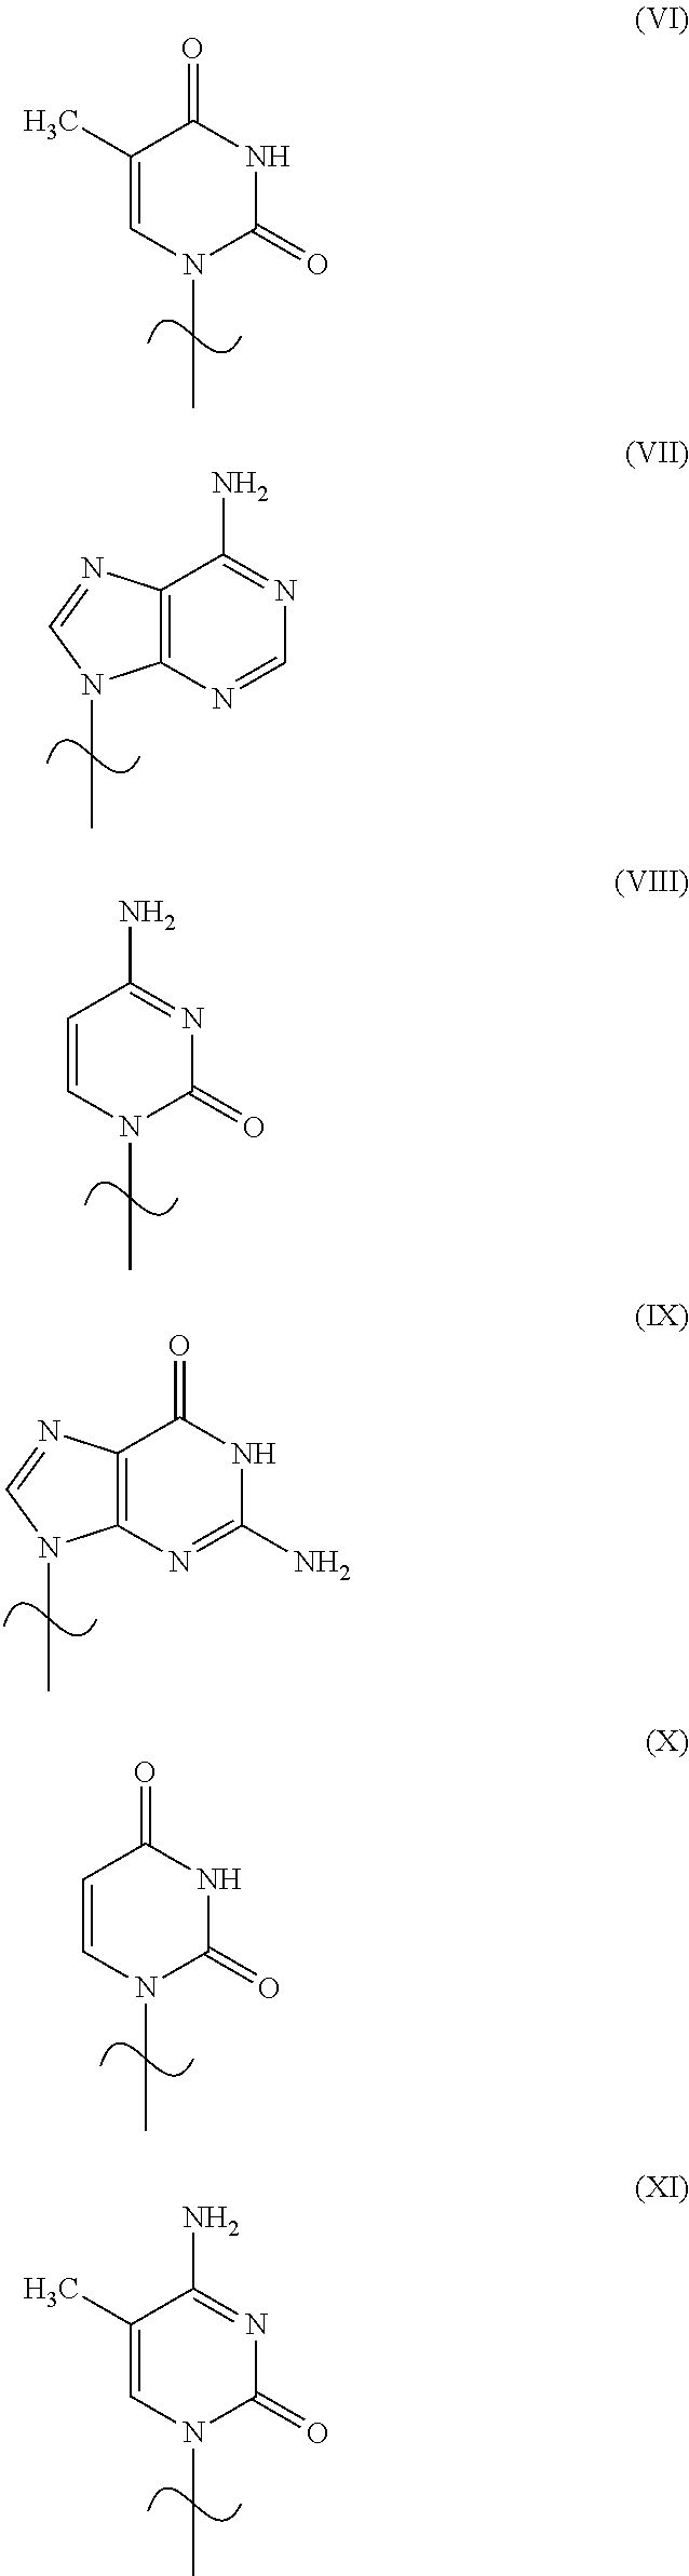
C1(C)=CN(CC)C(=O)NC1=O.C(C)N1C2=C(N=C1)C(N)=NC=N2.C1=CN(CC)C(=O)N=C1N.C(C)N1C2=C(N=C1)C(=O)NC(N)=N2.C1=CN(CC)C(=O)NC1=O.C1(C)=CN(CC)C(=O)N=C1N
